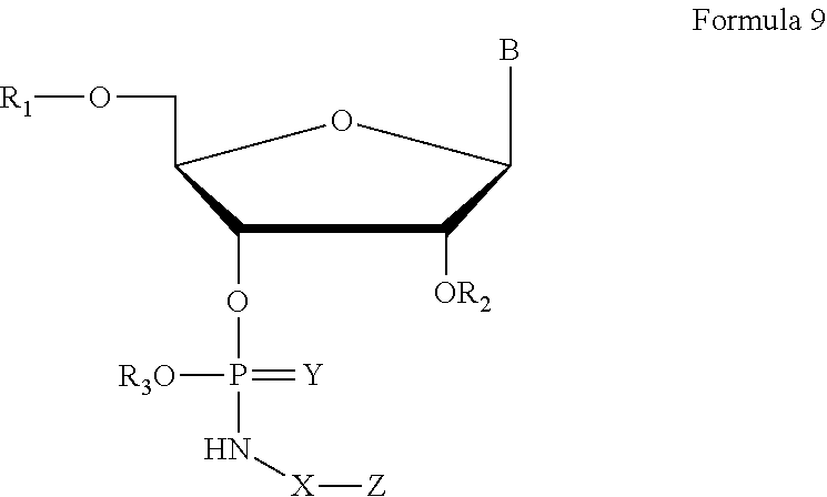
C1(OP([R3O])(=[Y])N[X][Z])C(CO[R1])OC(B)C1[OR2]
